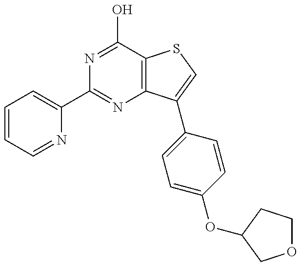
C1=CC=NC(C2=NC3=C(C(O)=N2)SC=C3C2=CC=C(OC3CCOC3)C=C2)=C1
